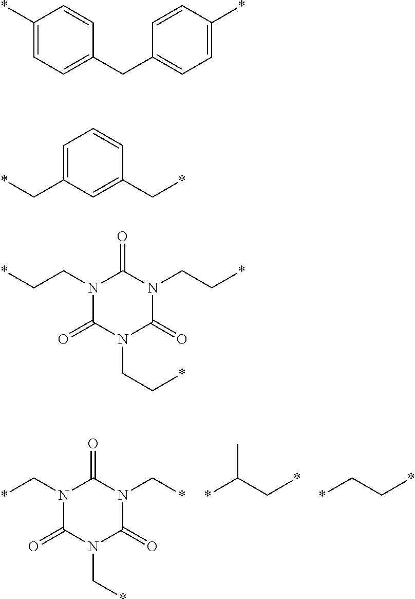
N1(C*)C(=O)N(C*)C(=O)N(C*)C1=O.*C(C*)C.*CC*.C1(*)=CC=C(CC2=CC=C(*)C=C2)C=C1.C1=C(C*)C=C(C*)C=C1.N1(CC*)C(=O)N(CC*)C(=O)N(CC*)C1=O
